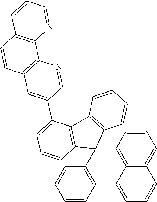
C12=C3C=CC=C1C=CC=C2C1=C(C32C3=C(C4=C2C=CC=C4C2=CC4=C(N=C2)C2=C(C=C4)C=CC=N2)C=CC=C3)C=CC=C1
